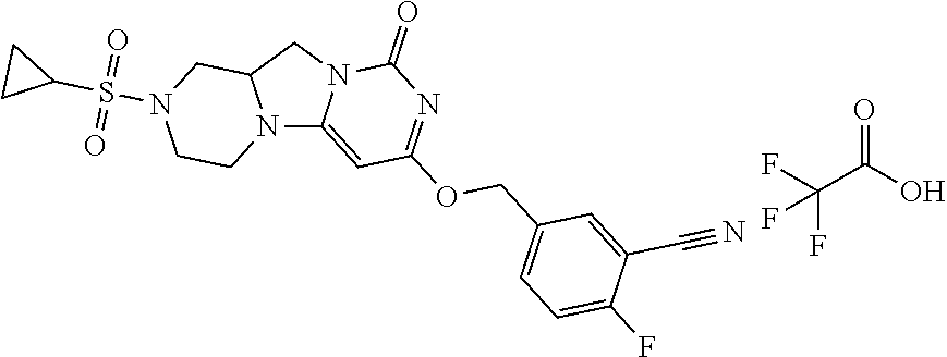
N12C3=CC(OCC4=CC=C(F)C(C#N)=C4)=NC(=O)N3CC1CN(S(C1CC1)(=O)=O)CC2.O=C(O)C(F)(F)F
